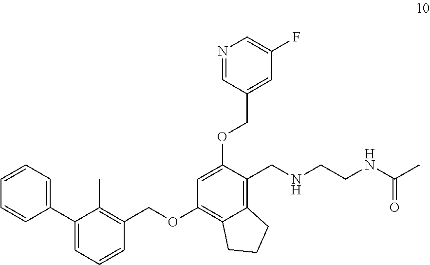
C1=CC=C(C2=CC=CC(COC3=C4C(=C(CNCCNC(C)=O)C(OCC5=CC(F)=CN=C5)=C3)CCC4)=C2C)C=C1
